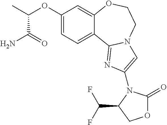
C1(OC(C)C(=O)N)=CC=C2C(=C1)OCCN1C2=NC(N2C(=O)OCC2C(F)F)=C1
